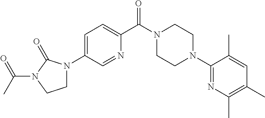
C1=C(N2CCN(C(C)=O)C2=O)C=NC(C(N2CCN(C3=NC(C)=C(C)C=C3C)CC2)=O)=C1
